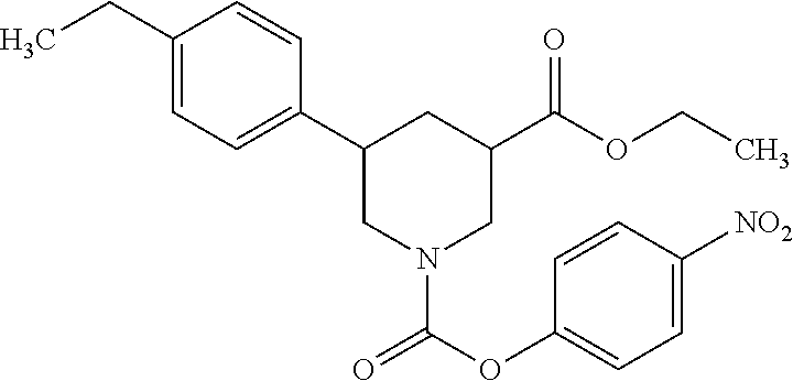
CCC1=CC=C(C2CN(C(=O)OC3=CC=C([NO2])C=C3)CC(C(OCC)=O)C2)C=C1
